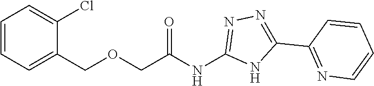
C(NC1=NN=C(C2=NC=CC=C2)N1)(=O)COCC1=CC=CC=C1Cl
